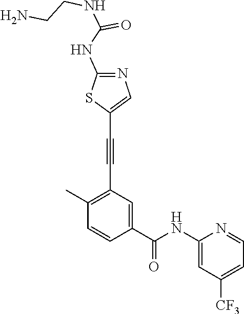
C1(C)=C(C#CC2=CN=C(NC(=O)NCCN)S2)C=C(C(NC2=CC([CF3])=CC=N2)=O)C=C1
